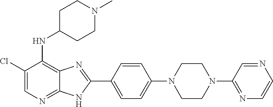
C1(Cl)=CN=C2C(=C1NC1CCN(C)CC1)N=C(C1=CC=C(N3CCN(C4=NC=CN=C4)CC3)C=C1)N2
